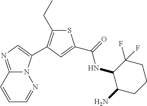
N12C(=NC=C1C1=C(CC)SC(C(=O)NC3C(N)CCCC3(F)F)=C1)C=CC=N2
